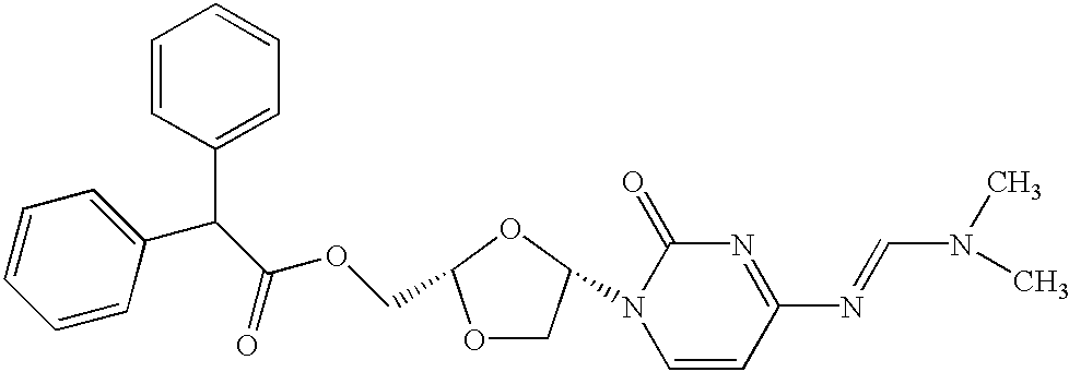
C1=CC(C(C2=CC=CC=C2)C(OCC2OCC(N3C=CC(N=CN(C)C)=NC3=O)O2)=O)=CC=C1
